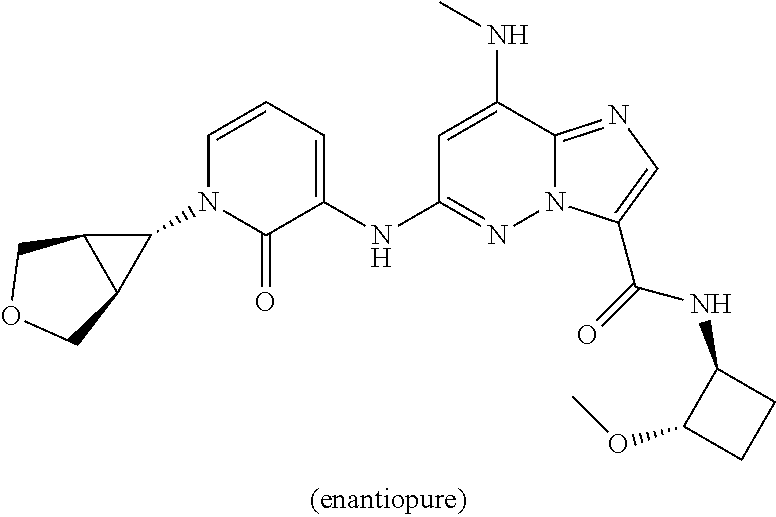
C1(N2C(=O)C(NC3=NN4C(=NC=C4C(=O)NC4C(OC)CC4)C(NC)=C3)=CC=C2)C2C1COC2
